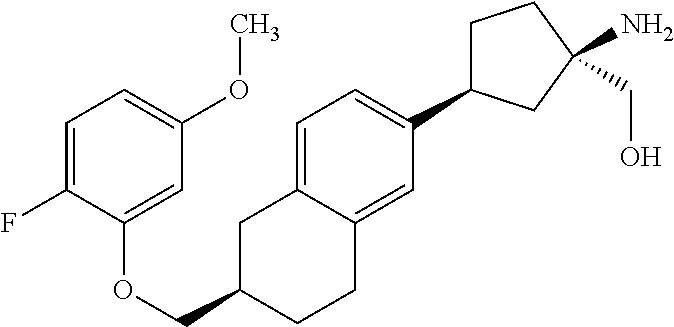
O(CC1CC2=CC=C(C3CCC(N)(CO)C3)C=C2CC1)C1=CC(OC)=CC=C1F
